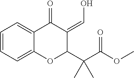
C1=CC=C2C(=C1)C(=O)C(=CO)C(C(C(OC)=O)(C)C)O2
